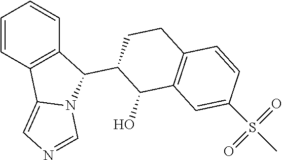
C12=C(C=CC=C1)C(C1C(O)C3=C(CC1)C=CC(S(C)(=O)=O)=C3)N1C2=CN=C1
